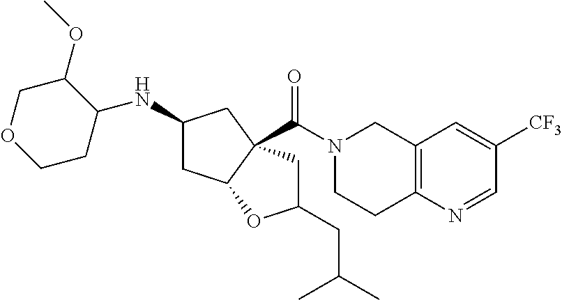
C1OCCC(NC2CC3C(C(N4CCC5=C(C4)C=C([CF3])C=N5)=O)(C2)CC(CC(C)C)O3)C1OC
